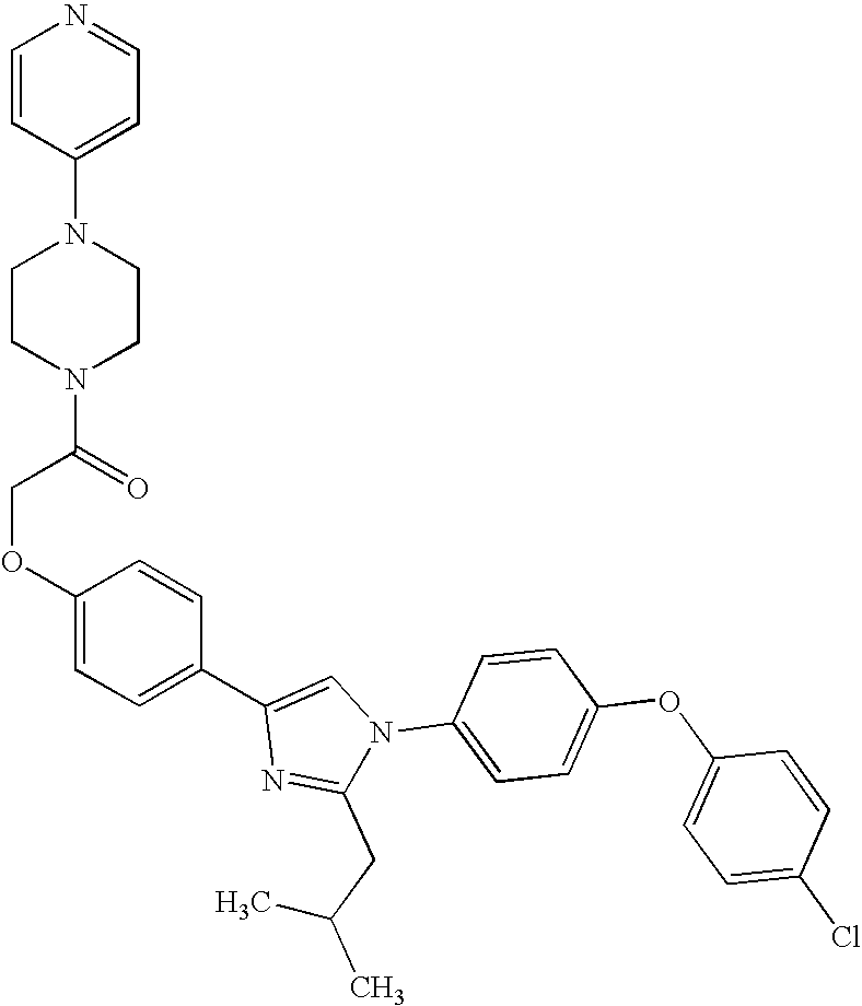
C1(OCC(N2CCN(C3=CC=NC=C3)CC2)=O)=CC=C(C2=CN(C3=CC=C(OC4=CC=C(Cl)C=C4)C=C3)C(CC(C)C)=N2)C=C1
